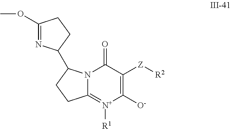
C1(OC)=NC(C2N3C(=[N+]([R1])C([O-])=C([Z][R2])C3=O)CC2)CC1
